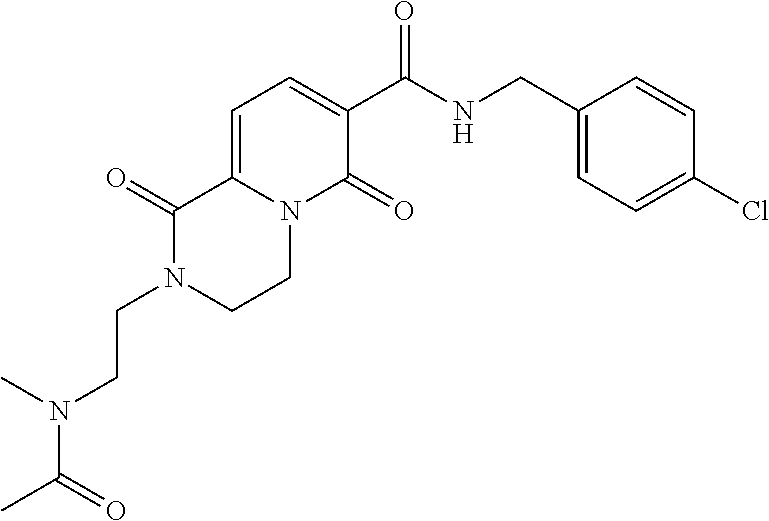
N1(CCN(C(=O)C)C)CCN2C(=CC=C(C(NCC3=CC=C(Cl)C=C3)=O)C2=O)C1=O
